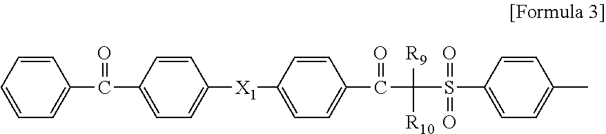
C1=CC=C(C(C2=CC=C([X1]C3=CC=C(C(C(S(C4=CC=C(C)C=C4)(=O)=O)([R9])[R10])=O)C=C3)C=C2)=O)C=C1
